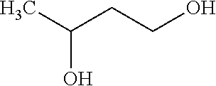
CC(CCO)O
